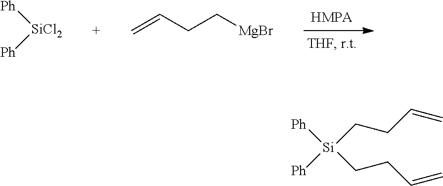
[HMPA].C=CCC[MgBr].[SiCl2]([Ph])[Ph].[Si]([Ph])([Ph])(CCC=C)CCC=C
